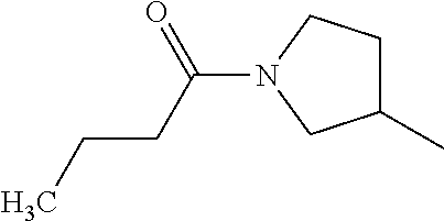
C1(C)CCN(C(CCC)=O)C1
